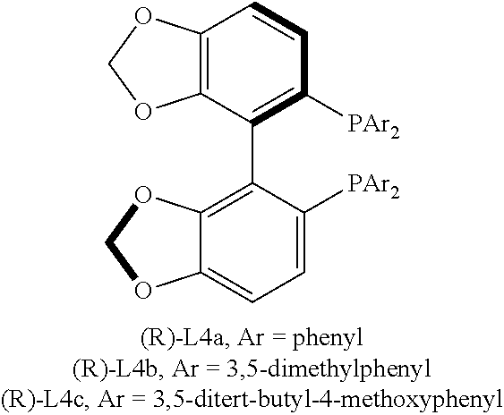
C12=C(C(C3=C4C(=CC=C3[PAr2])OCO4)=C([PAr2])C=C1)OCO2
